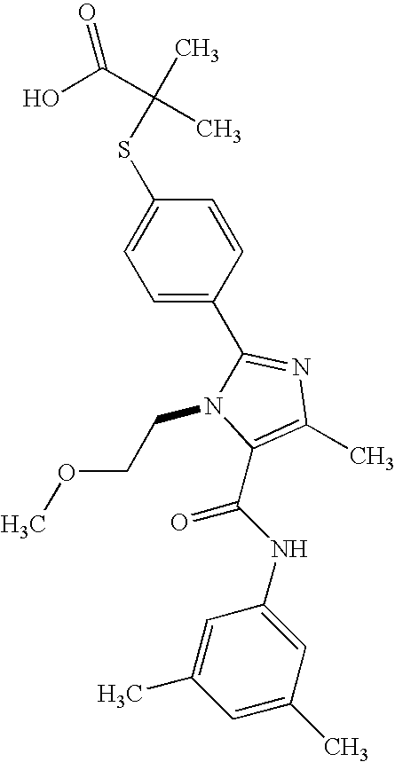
S(C1=CC=C(C2=NC(C)=C(C(NC3=CC(C)=CC(C)=C3)=O)N2CCOC)C=C1)C(C)(C(O)=O)C
